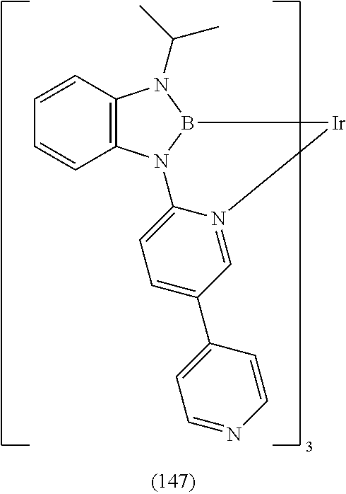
C12=C(N3B(N1C(C)C)[Ir]N1=CC(C4=CC=NC=C4)=CC=C31)C=CC=C2
